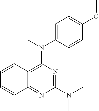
C12=C(N(C3=CC=C(OC)C=C3)C)N=C(N(C)C)N=C1C=CC=C2
